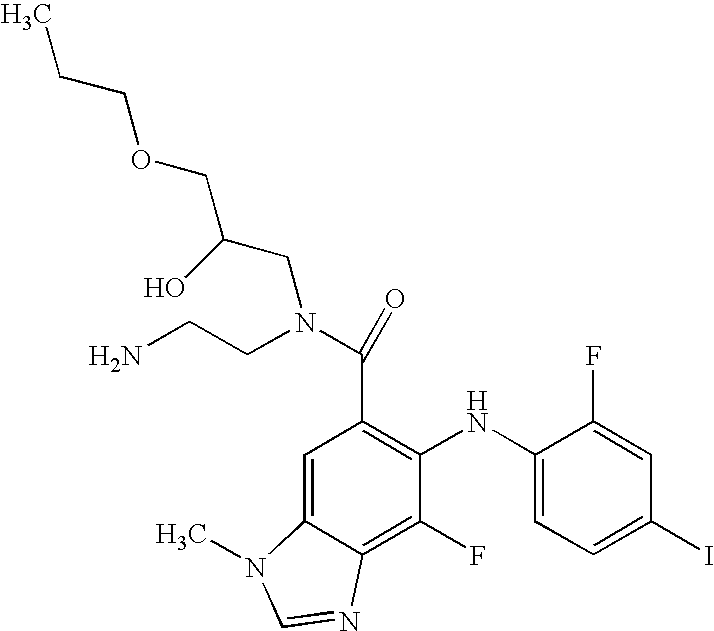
C(C1=C(NC2=CC=C(I)C=C2F)C(F)=C2C(=C1)N(C)C=N2)(N(CC(COCCC)O)CCN)=O
